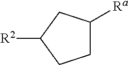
C1C([Ra])CC([R2])C1
